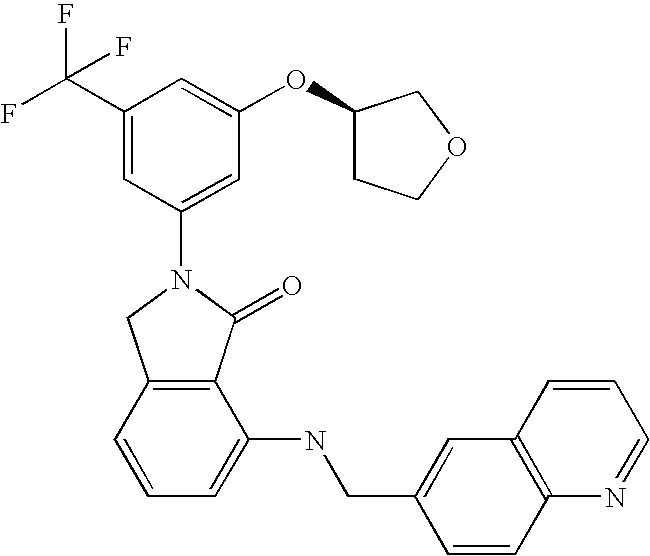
C(F)(C1=CC(N2CC3=C(C2=O)C(NCC2=CC4=C(C=C2)N=CC=C4)=CC=C3)=CC(OC2CCOC2)=C1)(F)F
